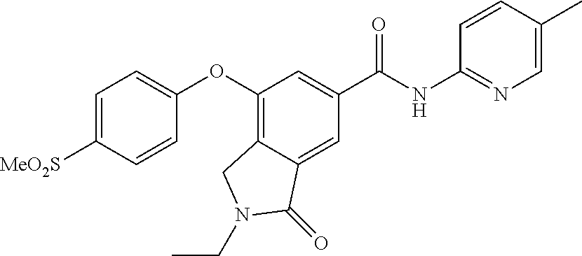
C1(NC(C2=CC(OC3=CC=C([MeO2S])C=C3)=C3C(=C2)C(=O)N(CC)C3)=O)=NC=C(C)C=C1
